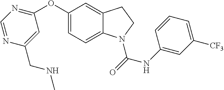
C1(OC2=NC=NC(CNC)=C2)=CC=C2C(=C1)CCN2C(=O)NC1=CC([CF3])=CC=C1
